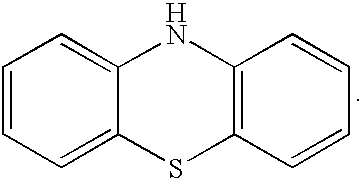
C1=CC=C2C(=C1)NC1=C(C=CC=C1)S2
